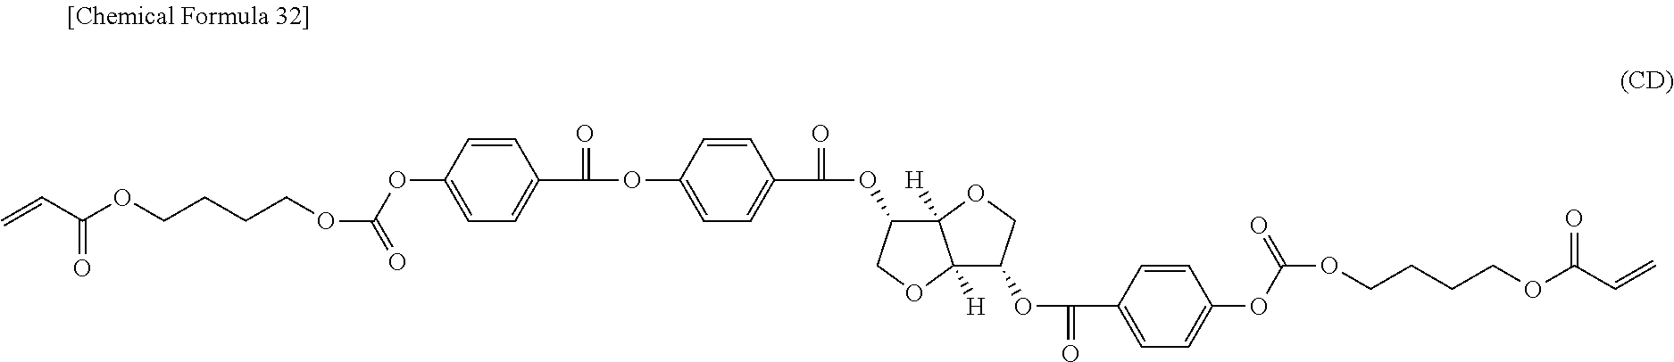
C=CC(OCCCCOC(OC1=CC=C(C(=O)OC2=CC=C(C(=O)OC3C4([H])C([H])(OC3)C(OC(C3=CC=C(OC(=O)OCCCCOC(C=C)=O)C=C3)=O)CO4)C=C2)C=C1)=O)=O
